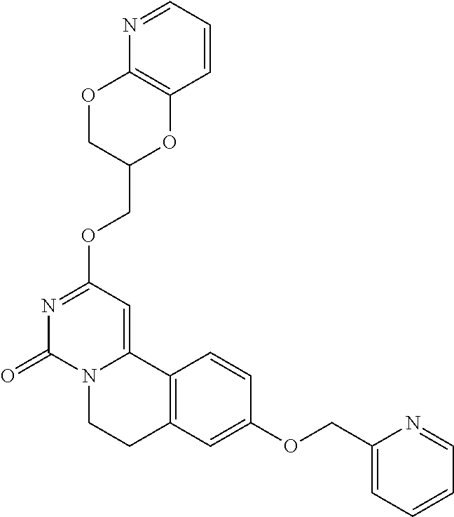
N1=C(OCC2OC3=C(OC2)N=CC=C3)C=C2N(C1=O)CCC1=C2C=CC(OCC2=CC=CC=N2)=C1
